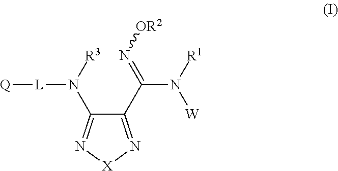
C1(N([R3])[L][Q])=N[X]N=C1C(N([W])[R1])=N[OR2]
